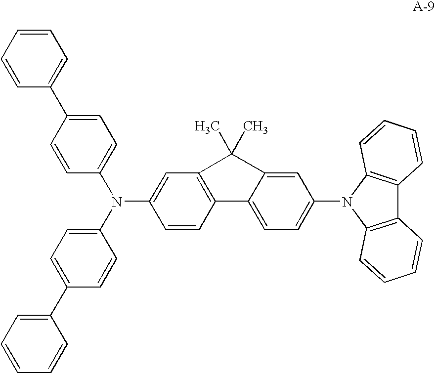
C1=CC2=C(C=C1N(C1=CC=C(C3=CC=CC=C3)C=C1)C1=CC=C(C3=CC=CC=C3)C=C1)C(C)(C)C1=CC(N3C4=C(C5=C3C=CC=C5)C=CC=C4)=CC=C12
